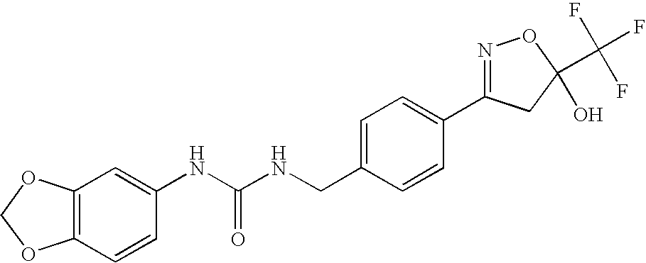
C12=C(C=CC(NC(NCC3=CC=C(C4=NOC(C(F)(F)F)(O)C4)C=C3)=O)=C1)OCO2
